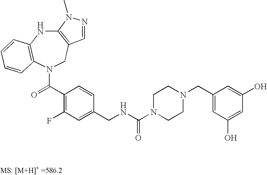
C12=C(CN(C(C3=C(F)C=C(CNC(N4CCN(CC5=CC(O)=CC(O)=C5)CC4)=O)C=C3)=O)C3=C(N1)C=CC=C3)C=NN2C
